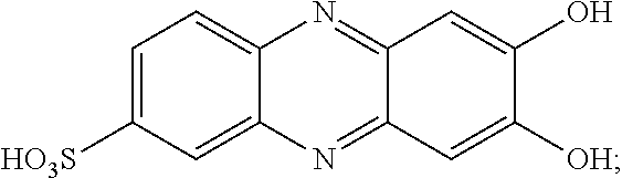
C1=C([HO3S])C=C2C(=C1)N=C1C(=N2)C=C([OH])C(O)=C1
